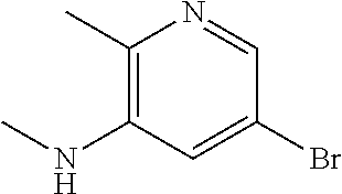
C1(C)=C(NC)C=C(Br)C=N1
